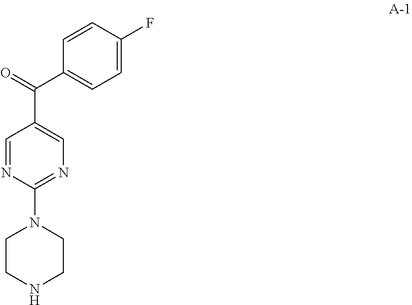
C1(C(C2=CN=C(N3CCNCC3)N=C2)=O)=CC=C(F)C=C1
